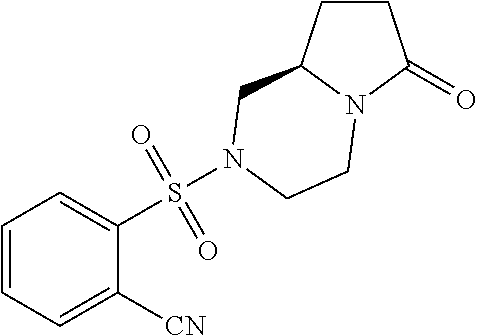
C1CC2N(C1=O)CCN(S(C1=CC=CC=C1[CN])(=O)=O)C2
